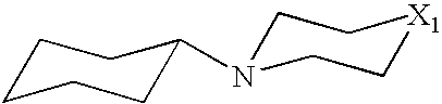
C1CCCC(N2CC[X1]CC2)C1
